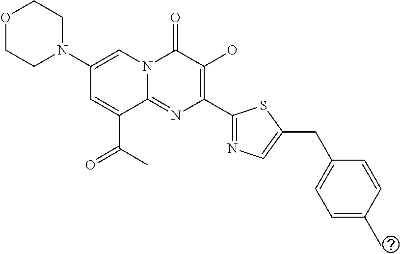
O1CCN(C2=CN3C(=NC(C4=NC=C(CC5=CC=C(C)C=C5)S4)=C(O)C3=O)C(C(C)=O)=C2)CC1
